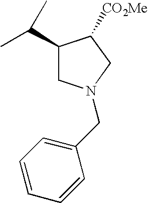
C1(C(C)C)CN(CC2=CC=CC=C2)CC1[CO2Me]
